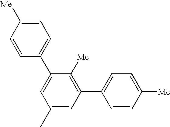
C1(C2=CC=C([Me])C=C2)=CC(C)=CC(C2=CC=C([Me])C=C2)=C1[Me]
